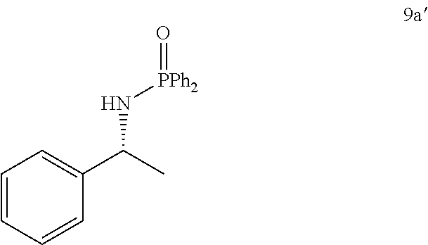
C1=CC=CC(C(C)N[PPh2]=O)=C1
